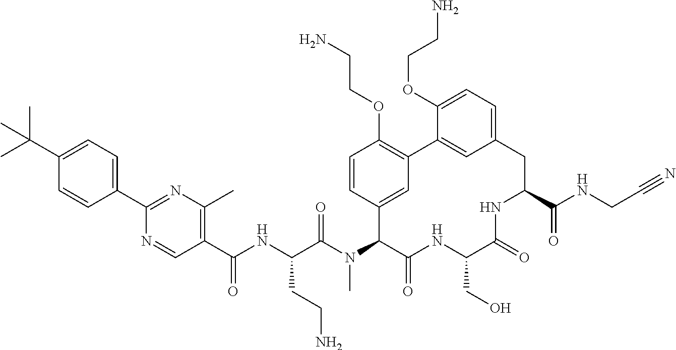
C1(C2=NC(C)=C(C(NC(C(N(C3C(=O)NC(CO)C(=O)NC(C(NCC#N)=O)CC4=CC=C(OCCN)C(=C4)C4=C(OCCN)C=CC3=C4)C)=O)CCN)=O)C=N2)=CC=C(C(C)(C)C)C=C1
